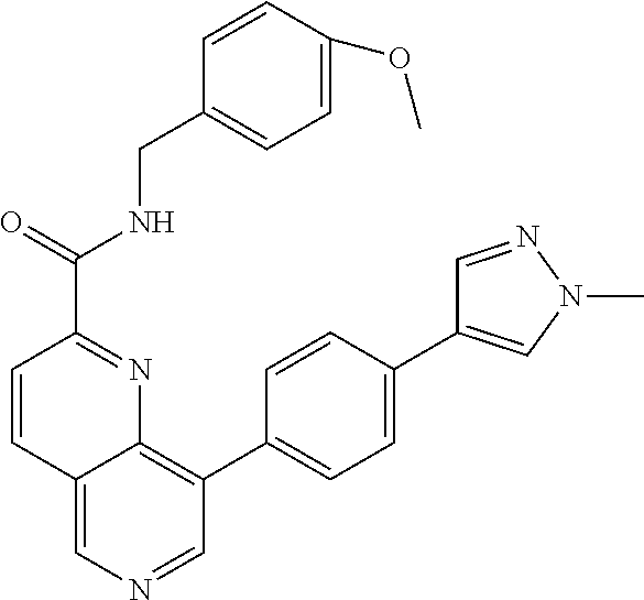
C1=CC(C(=O)NCC2=CC=C(OC)C=C2)=NC2=C(C3=CC=C(C4=CN(C)N=C4)C=C3)C=NC=C12
